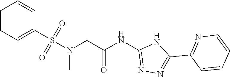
C1=CC=C(S(N(C)CC(NC2=NN=C(C3=NC=CC=C3)N2)=O)(=O)=O)C=C1
